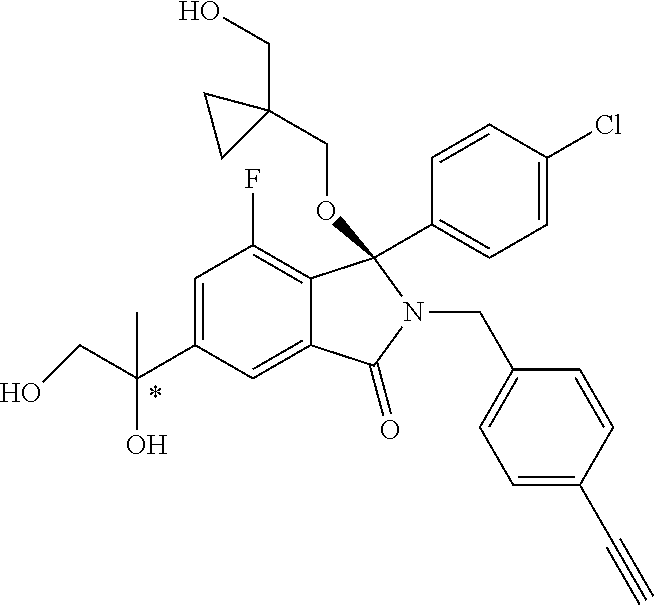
C1=C(C(CO)(O)C)C=C2C(=C1F)C(OCC1(CO)CC1)(C1=CC=C(Cl)C=C1)N(CC1=CC=C(C#C)C=C1)C2=O
